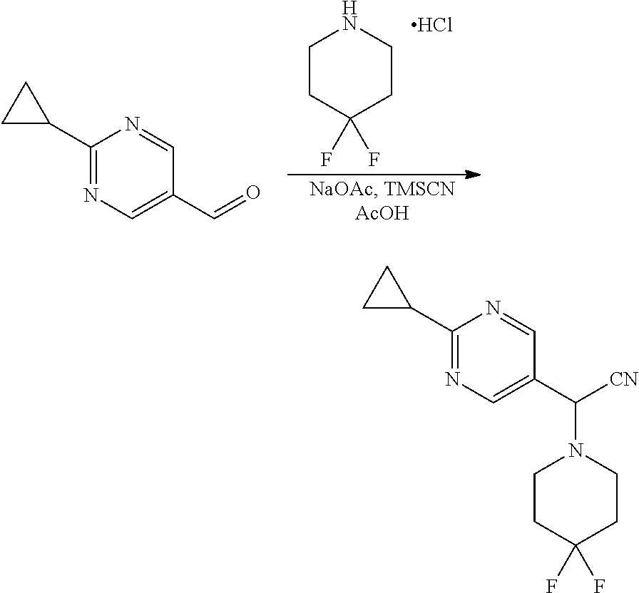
Cl.C1CC(F)(F)CCN1.C1(C2CC2)=NC=C(C=O)C=N1.C1(C2CC2)=NC=C(C([CN])N2CCC(F)(F)CC2)C=N1
